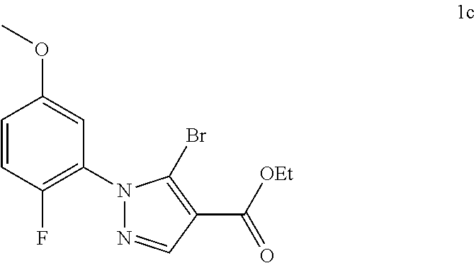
C1=CC(F)=C(N2N=CC(C([OEt])=O)=C2Br)C=C1OC
